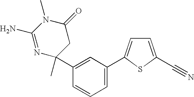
N1=C(N)N(C)C(=O)CC1(C)C1=CC(C2=CC=C(C#N)S2)=CC=C1
